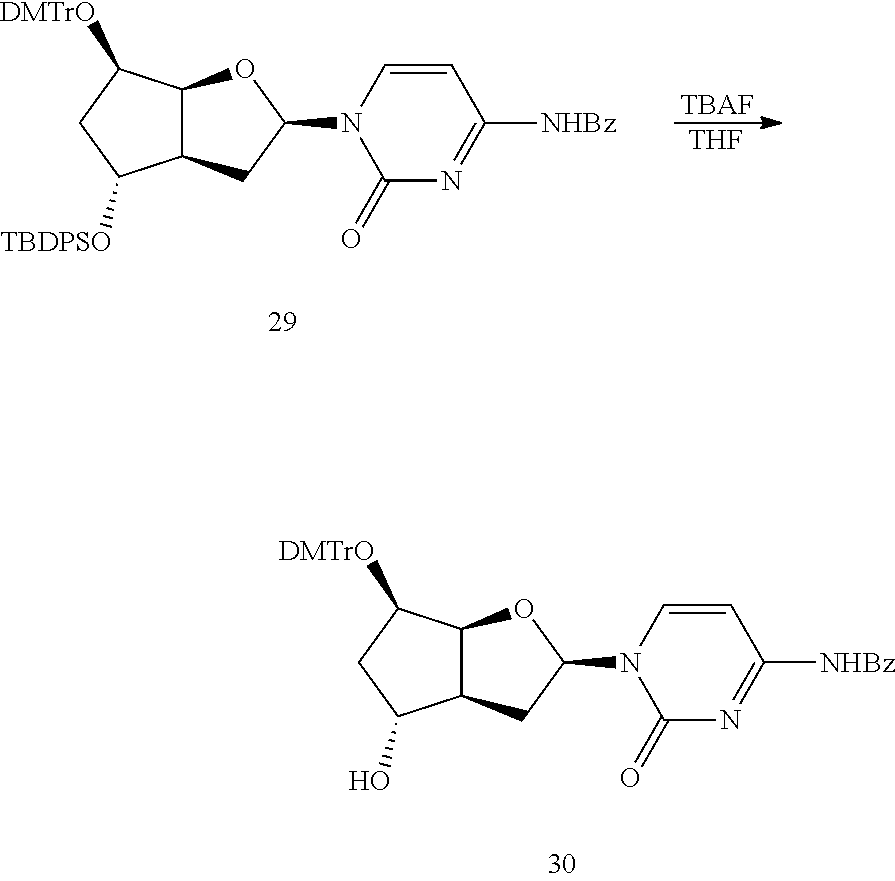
C12C(CC(N3C(=O)N=C([NHBz])C=C3)O1)C([TBDPSO])CC2[DMTrO].[TBAF].[THF].C12C(CC(N3C(=O)N=C([NHBz])C=C3)O1)C(O)CC2[DMTrO]
